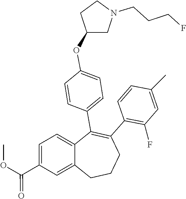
C1=CC(C)=CC(F)=C1C1=C(C2=CC=C(OC3CCN(CCCF)C3)C=C2)C2=CC=C(C(OC)=O)C=C2CCC1
